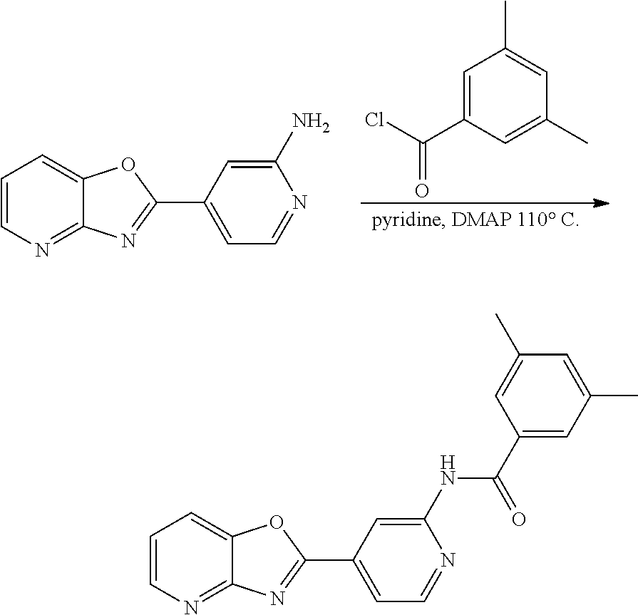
C1=CN=C2C(=C1)OC(C1=CC=NC(N)=C1)=N2.C1=C(C(=O)Cl)C=C(C)C=C1C.N1=C2C(=CC=C1)OC(C1=CC=NC(NC(C3=CC(C)=CC(C)=C3)=O)=C1)=N2
